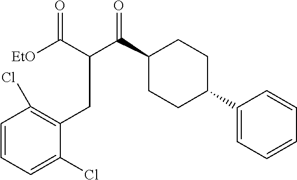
C1(C(C(CC2=C(Cl)C=CC=C2Cl)C(=O)[EtO])=O)CCC(C2=CC=CC=C2)CC1
